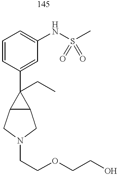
C1=CC(C2(CC)C3C2CN(CCOCCO)C3)=CC(NS(C)(=O)=O)=C1
